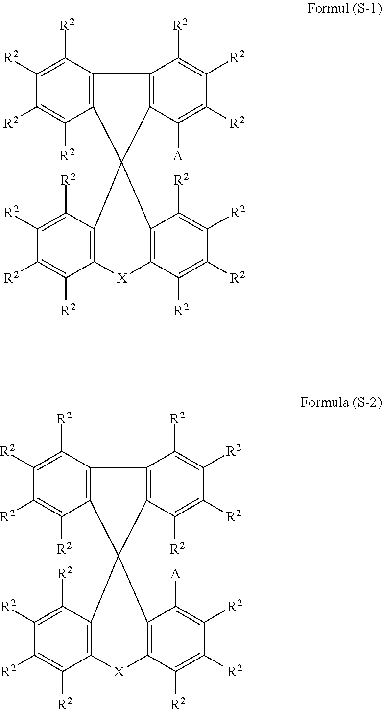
C12=C(C([R2])=C([R2])C([R2])=C1[R2])C1(C3=C2C([R2])=C([R2])C([R2])=C3[A])C2=C(C([R2])=C([R2])C([R2])=C2[R2])[X]C2=C1C([R2])=C([R2])C([R2])=C2[R2].C12=C(C([R2])=C([R2])C([R2])=C1[R2])C1(C3=C2C([R2])=C([R2])C([R2])=C3[R2])C2=C(C([R2])=C([R2])C([R2])=C2[R2])[X]C2=C1C([A])=C([R2])C([R2])=C2[R2]
